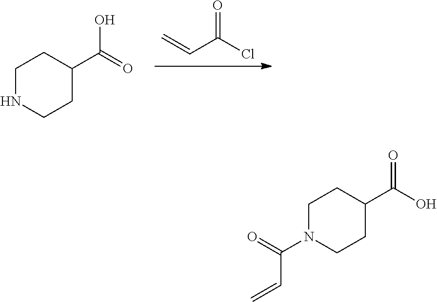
C=CC(=O)Cl.C1NCCC(C(O)=O)C1.C1N(C(C=C)=O)CCC(C(=O)O)C1
